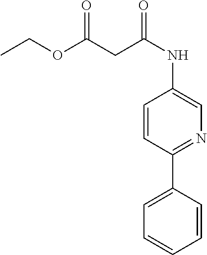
CCOC(=O)CC(=O)NC1=CN=C(C2=CC=CC=C2)C=C1
